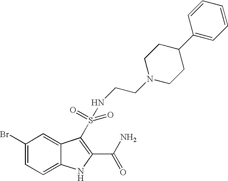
C1(Br)=CC=C2C(=C1)C(S(=O)(NCCN1CCC(C3=CC=CC=C3)CC1)=O)=C(C(N)=O)N2
